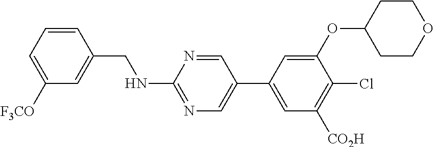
C1=CC(CNC2=NC=C(C3=CC([CO2H])=C(Cl)C(OC4CCOCC4)=C3)C=N2)=CC([F3CO])=C1
